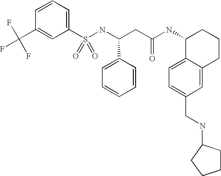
S(NC(CC(NC1C2=CC=C(CNC3CCCC3)C=C2CCC1)=O)C1=CC=CC=C1)(=O)(=O)C1=CC=CC(C(F)(F)F)=C1
